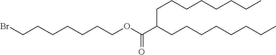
O(C(C(CCCCCCCC)CCCCCCCC)=O)CCCCCCCBr
